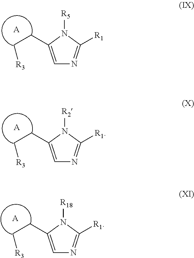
C1=C(CC[R3])N([R2])C([R1])=N1.[A].C1=C(CC[R3])N([R18])C([R1])=N1.[A].C1=C(CC[R3])N([R5])C([R1])=N1.[A]
